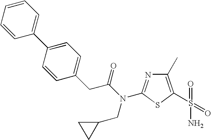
C1(C)=C(S(=O)(=O)N)SC(N(C(CC2=CC=C(C3=CC=CC=C3)C=C2)=O)CC2CC2)=N1
